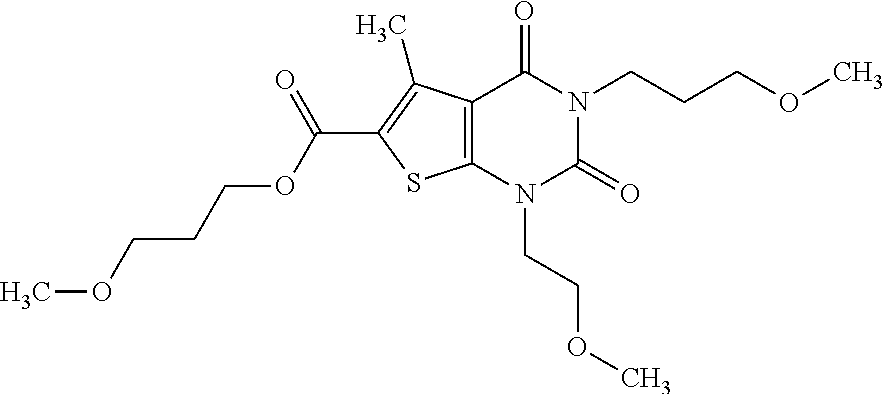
C12=C(N(CCOC)C(=O)N(CCCOC)C1=O)SC(C(OCCCOC)=O)=C2C
